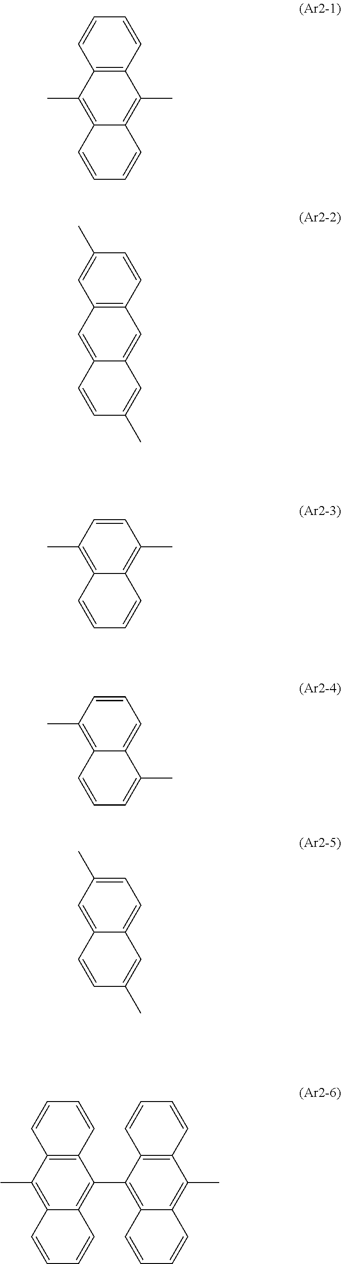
C1=CC2=C(C=C1)C(C)=C1C(=C2C)C=CC=C1.C1(C)=CC2=C(C=C1)C=C1C(=C2)C=CC(C)=C1.C1=CC(C)=C2C(=C1C)C=CC=C2.C1=CC=C2C(=C1C)C=CC=C2C.C1(C)=CC=C2C(=C1)C=CC(C)=C2.C1=CC2=C(C=C1)C(C1=C3C(=C(C)C4=C1C=CC=C4)C=CC=C3)=C1C(=C2C)C=CC=C1
